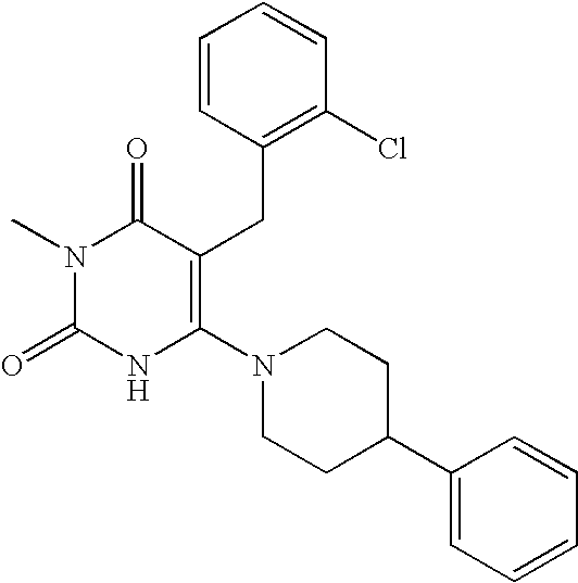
N1(C)C(=O)NC(N2CCC(C3=CC=CC=C3)CC2)=C(CC2=C(Cl)C=CC=C2)C1=O
